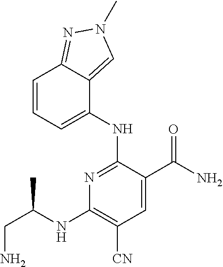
C1=C(NC2=NC(NC(CN)C)=C([CN])C=C2C(N)=O)C2=CN(C)N=C2C=C1
